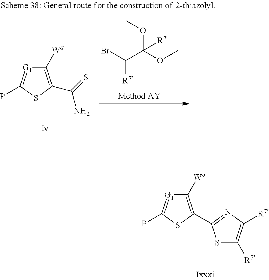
C1([Wa])=C(C2=NC([R7])=C([R7])S2)SC(P)=[G1]1.C1([Wa])=C(C(=S)N)SC(P)=[G1]1.BrC(C(OC)(OC)[R7])[R7]
